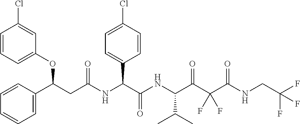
C1=CC(C(CC(NC(C(NC(C(C(C(NCC(F)(F)F)=O)(F)F)=O)C(C)C)=O)C2=CC=C(Cl)C=C2)=O)OC2=CC=CC(Cl)=C2)=CC=C1
